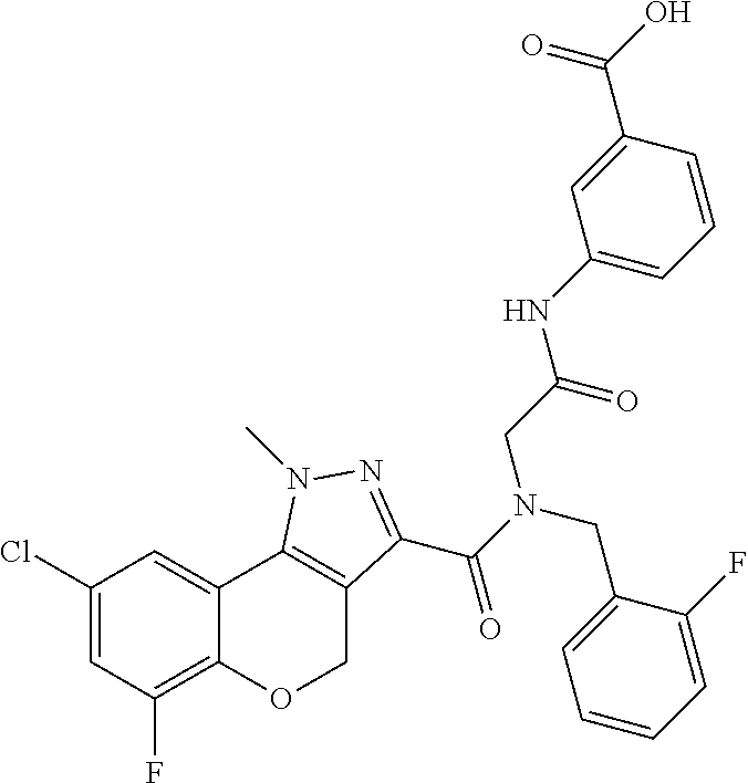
C1(Cl)=CC(F)=C2C(=C1)C1=C(CO2)C(C(N(CC2=CC=CC=C2F)CC(=O)NC2=CC=CC(C(O)=O)=C2)=O)=NN1C
